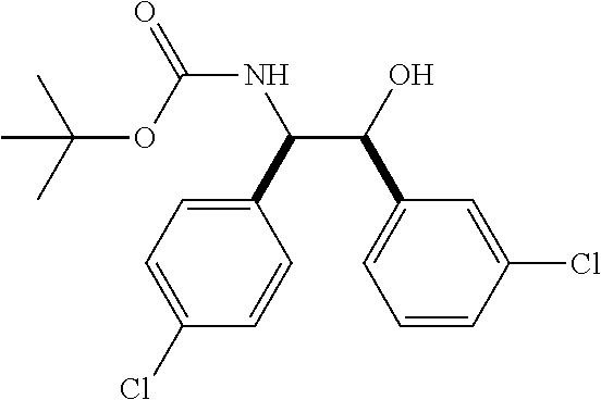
C(C(O)C1=CC=CC(Cl)=C1)(NC(OC(C)(C)C)=O)C1=CC=C(Cl)C=C1
